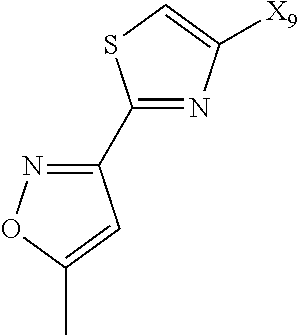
C1(C2=NOC(C)=C2)=NC([X9])=CS1
